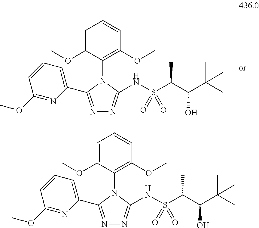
C1(C2=NN=C(NS(C(C(C(C)(C)C)O)C)(=O)=O)N2C2=C(OC)C=CC=C2OC)=CC=CC(OC)=N1.C1(C2=NN=C(NS(C(C(C(C)(C)C)O)C)(=O)=O)N2C2=C(OC)C=CC=C2OC)=CC=CC(OC)=N1
